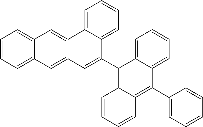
C1=CC=C2C(=C1)C(C1=CC=CC=C1)=C1C(=C2C2=CC3=CC4=CC=CC=C4C=C3C3=CC=CC=C32)C=CC=C1
